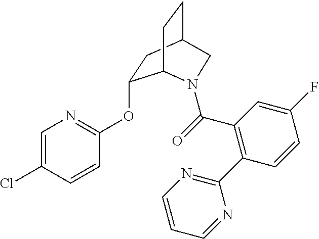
C1=C(Cl)C=CC(OC2CC3CCC2N(C(=O)C2=C(C4=NC=CC=N4)C=CC(F)=C2)C3)=N1
